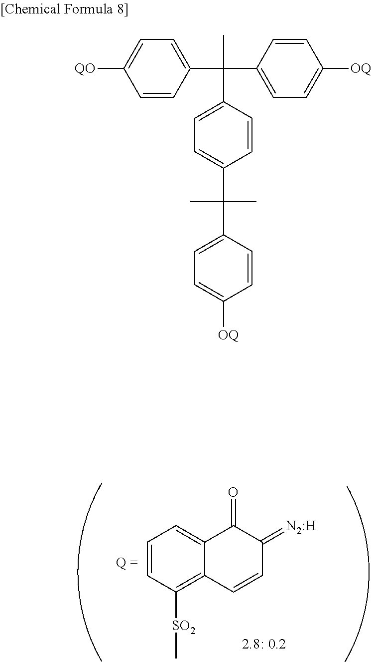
CC(C1=CC=C(C(C2=CC=C([OQ])C=C2)(C)C)C=C1)(C1=CC=C([OQ])C=C1)C1=CC=C([QO])C=C1.C1=CC([SO2]C)=C2C(=C1)C(=O)C(=[N2:H])C=C2
